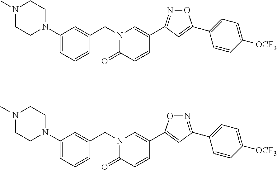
C1(N2CCN(C)CC2)=CC=CC(CN2C(=O)C=CC(C3=NOC(C4=CC=C([OCF3])C=C4)=C3)=C2)=C1.C1(N2CCN(C)CC2)=CC=CC(CN2C(=O)C=CC(C3=CC(C4=CC=C([OCF3])C=C4)=NO3)=C2)=C1
